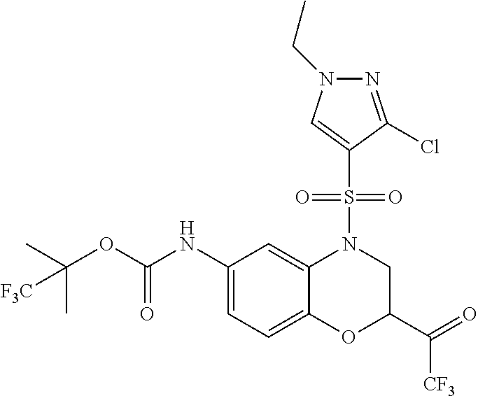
C1(NC(OC(C)(C)[F3C])=O)=CC=C2C(=C1)N(S(C1=CN(CC)N=C1Cl)(=O)=O)CC(C(=O)[CF3])O2
